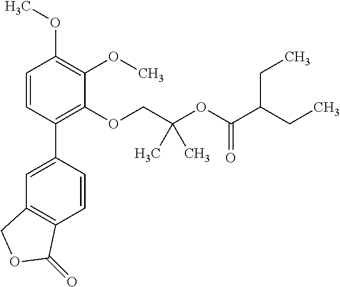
C1=CC(C2=CC3=C(C=C2)C(=O)OC3)=C(OCC(OC(C(CC)CC)=O)(C)C)C(OC)=C1OC
